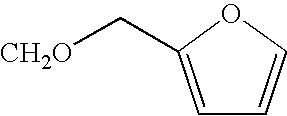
C([CH2O])C1=CC=CO1
